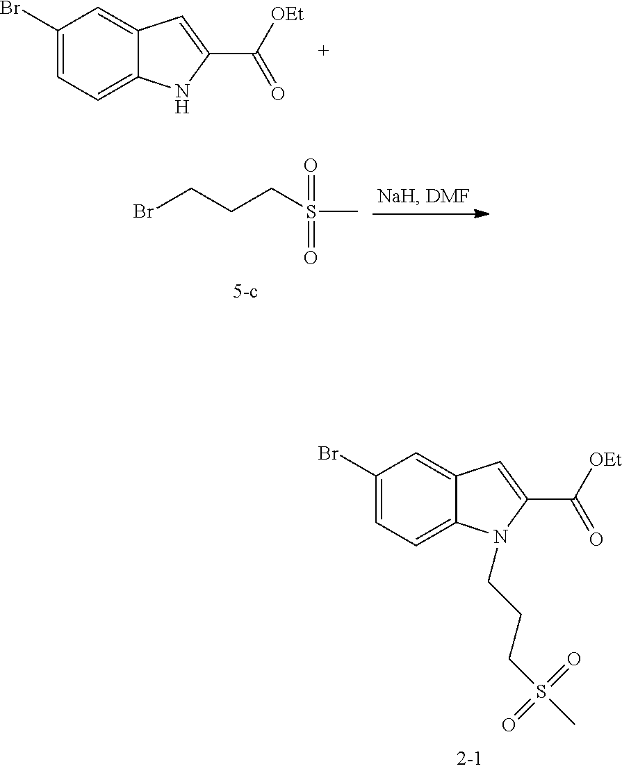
C1(Br)=CC=C2C(=C1)C=C(C([OEt])=O)N2.C1(Br)=CC=C2C(=C1)C=C(C([OEt])=O)N2CCCS(C)(=O)=O.BrCCCS(C)(=O)=O
